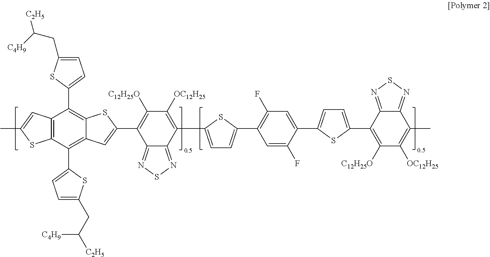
C12=C(C(C3=CC=C(CC([C2H5])[C4H9])S3)=C3C(=C1C1=CC=C(CC([C2H5])[C4H9])S1)SC(C1=C([C12H25O])C([OC12H25])=C(C4=CC=C(C5=C(F)C=C(C6=CC=C(C7=C([C12H25O])C([OC12H25])=C(C)C8=NSN=C78)S6)C(F)=C5)S4)C4=NSN=C14)=C3)SC(C)=C2
